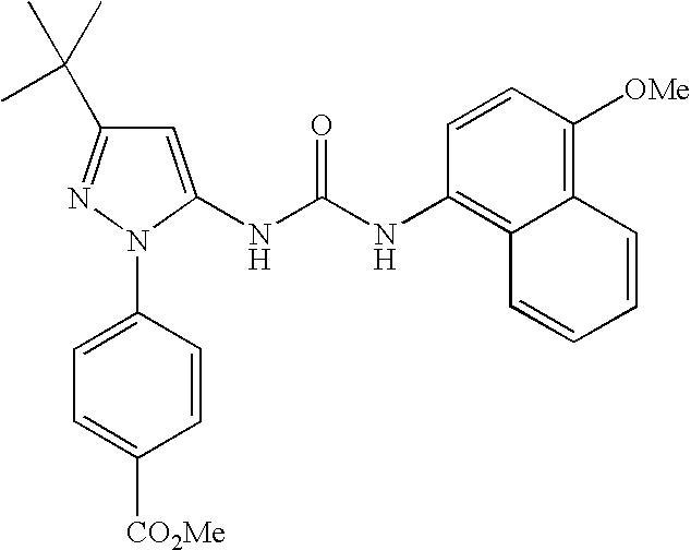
C1=C(NC(NC2=C3C(=C([OMe])C=C2)C=CC=C3)=O)N(C2=CC=C([CO2Me])C=C2)N=C1C(C)(C)C
